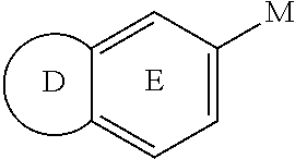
C1=CC([M])=CC=C1.[D]
